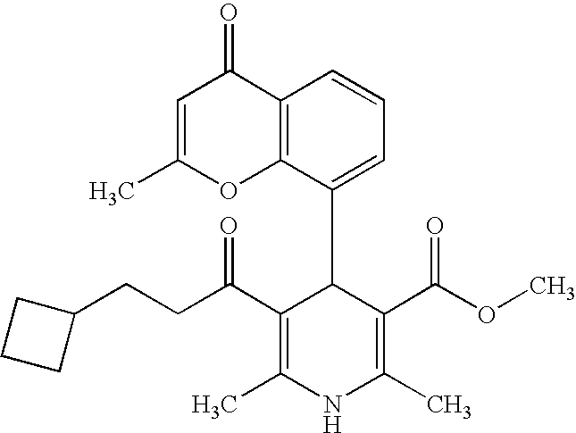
C12=C(C(C3C(C(CCC4CCC4)=O)=C(C)NC(C)=C3C(OC)=O)=CC=C1)OC(C)=CC2=O
